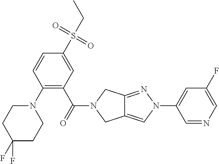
N1(C2=C(C(=O)N3CC4=CN(C5=CC(F)=CN=C5)N=C4C3)C=C(S(CC)(=O)=O)C=C2)CCC(F)(F)CC1
